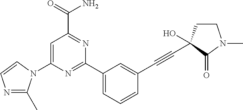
N1=C(C)N(C2=CC(C(N)=O)=NC(C3=CC=CC(C#CC4(O)CCN(C)C4=O)=C3)=N2)C=C1
